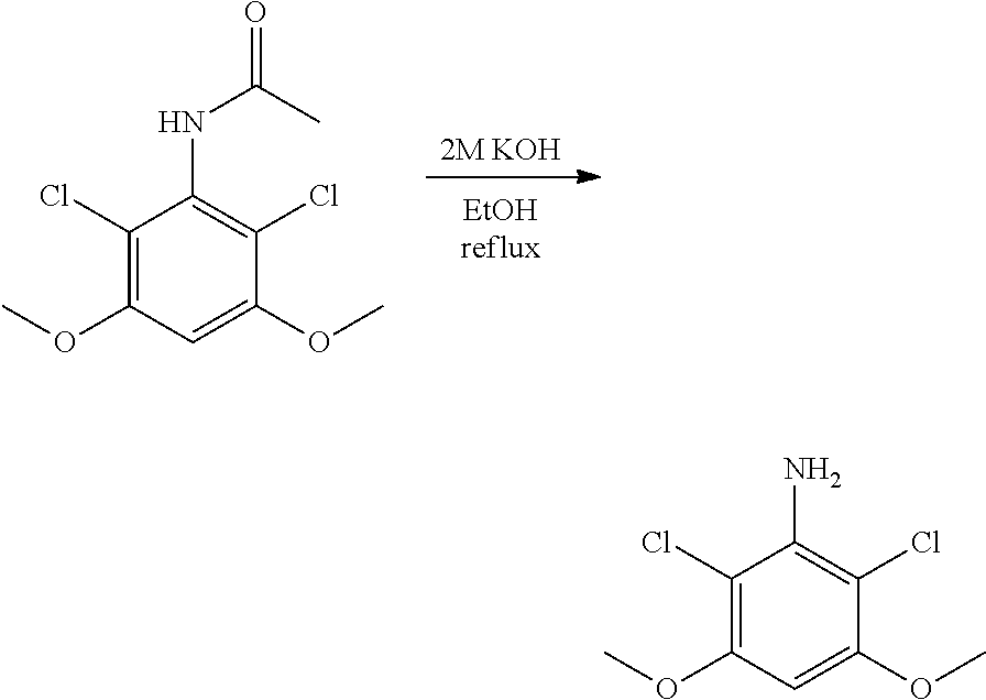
C1(Cl)=C(OC)C=C(OC)C(Cl)=C1N.[2M KOH].C1(Cl)=C(OC)C=C(OC)C(Cl)=C1NC(C)=O
